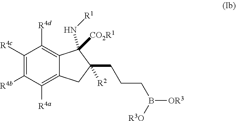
C1([R4c])=C([R4b])C([R4a])=C2C(=C1[R4d])C([CO2R1])(N[R1])C(CCCB([OR3])[R3O])([R2])C2
